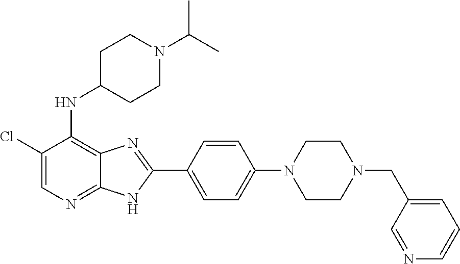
C1(Cl)=CN=C2C(=C1NC1CCN(C(C)C)CC1)N=C(C1=CC=C(N3CCN(CC4=CC=CN=C4)CC3)C=C1)N2
